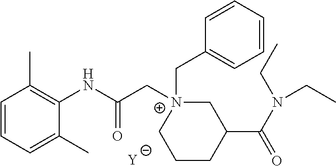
[Y].C1=CC=C(C)C(NC(C[N+]2(CC3=CC=CC=C3)CC(C(N(CC)CC)=O)CCC2)=O)=C1C
